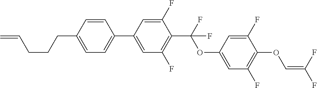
C1=CC(CCCC=C)=CC=C1C1=CC(F)=C(C(F)(OC2=CC(F)=C(OC=C(F)F)C(F)=C2)F)C(F)=C1
